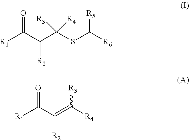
[R1]C(C(C(SC([R6])[R5])([R3])[R4])[R2])=O.[R1]C(C(=C([R4])[R3])[R2])=O
